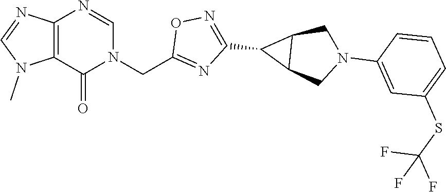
C12=C(C(=O)N(CC3=NC(C4C5C4CN(C4=CC(SC(F)(F)F)=CC=C4)C5)=NO3)C=N1)N(C)C=N2
